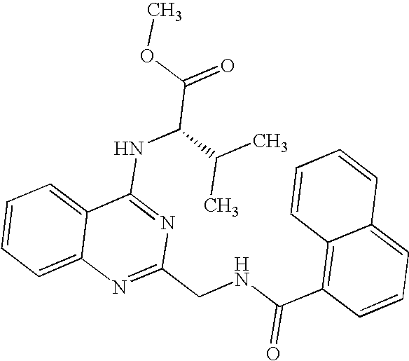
C12=CC=CC=C1N=C(CNC(C1=C3C(=CC=C1)C=CC=C3)=O)N=C2NC(C(=O)OC)C(C)C
